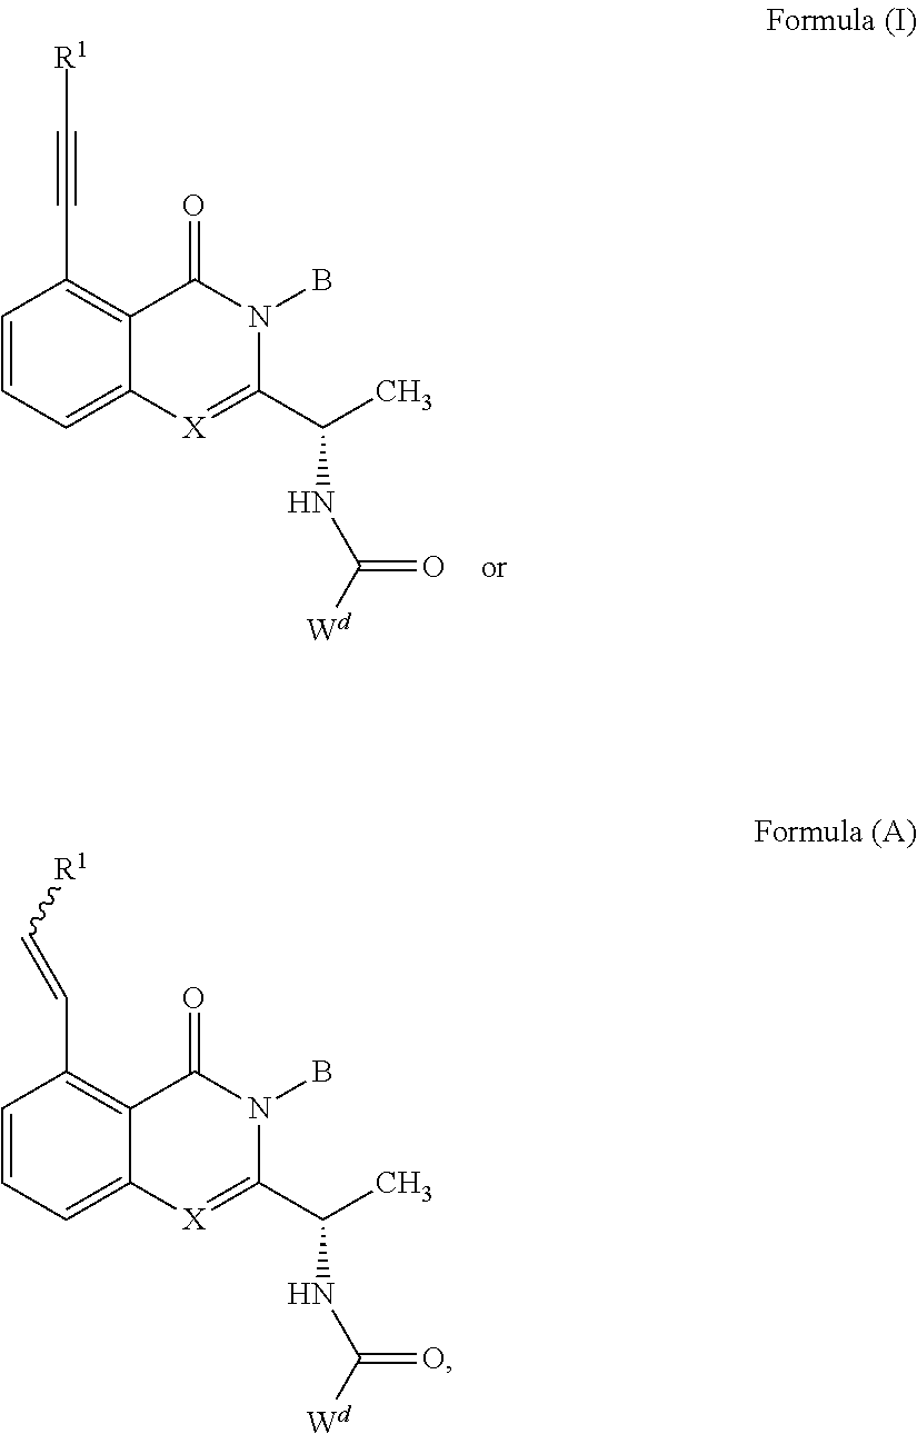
C1=CC=C2C(=C1C#C[R1])C(=O)N(B)C(C(C)NC([Wd])=O)=[X]2.C1=CC=C2C(=C1C=C[R1])C(=O)N(B)C(C(C)NC([Wd])=O)=[X]2
